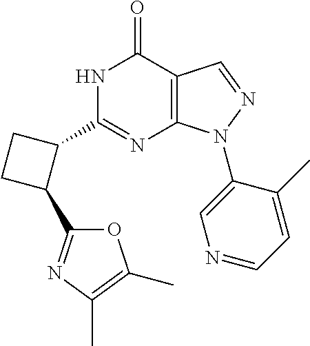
C12=C(N(C3=CN=CC=C3C)N=C1)N=C(C1CCC1C1=NC(C)=C(C)O1)NC2=O
